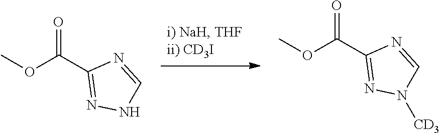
COC(C1=NNC=N1)=O.COC(C1=NN([CD3])C=N1)=O
